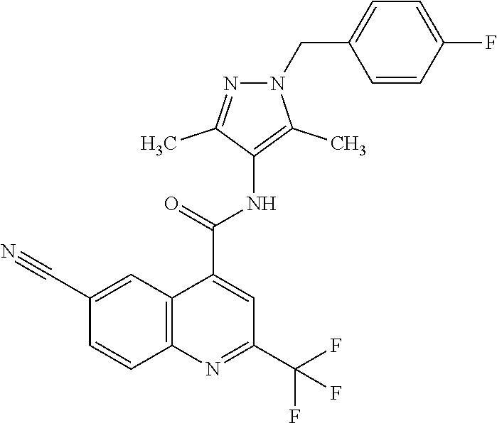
N1=C(C)C(NC(C2=CC(C(F)(F)F)=NC3=C2C=C(C#N)C=C3)=O)=C(C)N1CC1=CC=C(F)C=C1
